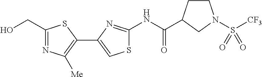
N(C(=O)C1CCN(S([CF3])(=O)=O)C1)C1=NC(C2=C([Me])N=C(CO)S2)=CS1
